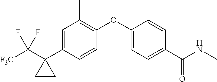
C1=C(C2(C([F3C])(F)F)CC2)C=CC(OC2=CC=C(C(NC)=O)C=C2)=C1C
